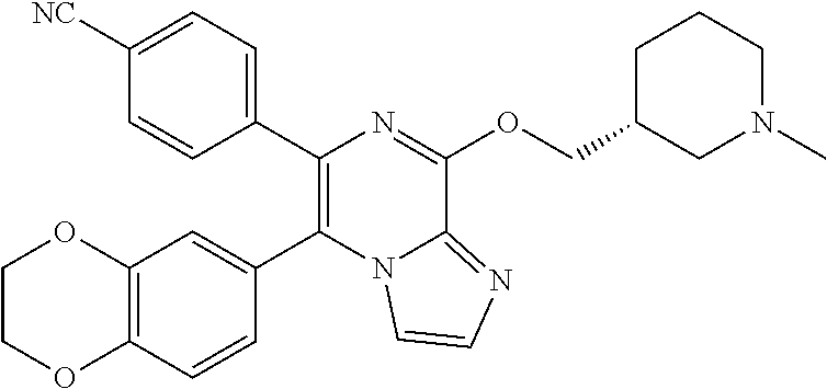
C1(C2=C(C3=CC=C([NC])C=C3)N=C(OCC3CN(C)CCC3)C3=NC=CN23)=CC2=C(C=C1)OCCO2
